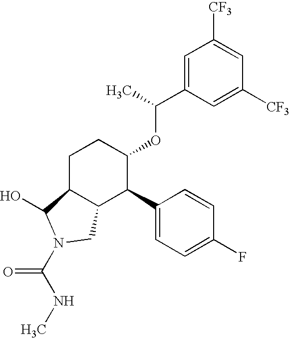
C1([CF3])=CC([CF3])=CC(C(C)OC2CCC3C(C2C2=CC=C(F)C=C2)CN(C(NC)=O)C3O)=C1
